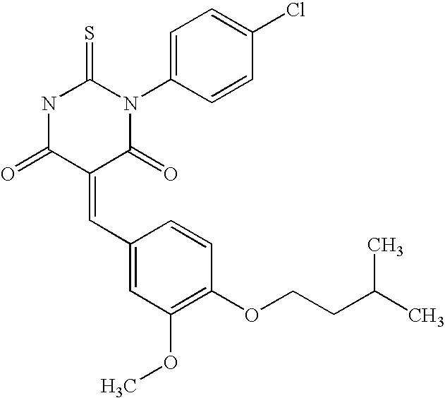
N1C(=O)C(=CC2=CC(OC)=C(OCCC(C)C)C=C2)C(=O)N(C2=CC=C(Cl)C=C2)C1=S
